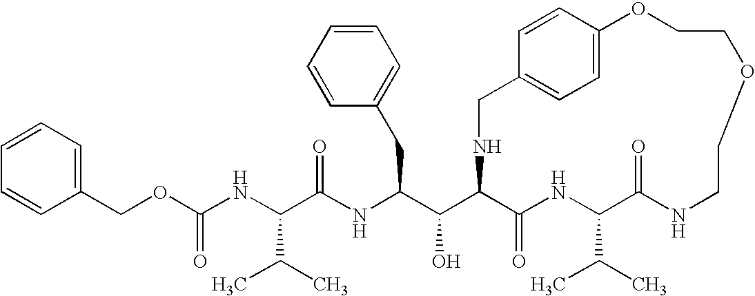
C1(COC(NC(C(NC(C(C2C(=O)NC(C(C)C)C(=O)NCCOCCOC3=CC=C(CN2)C=C3)O)CC2=CC=CC=C2)=O)C(C)C)=O)=CC=CC=C1
